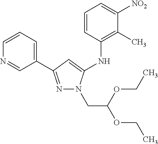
N1=C(C2=CC=CN=C2)C=C(NC2=C(C)C([NO2])=CC=C2)N1CC(OCC)OCC
